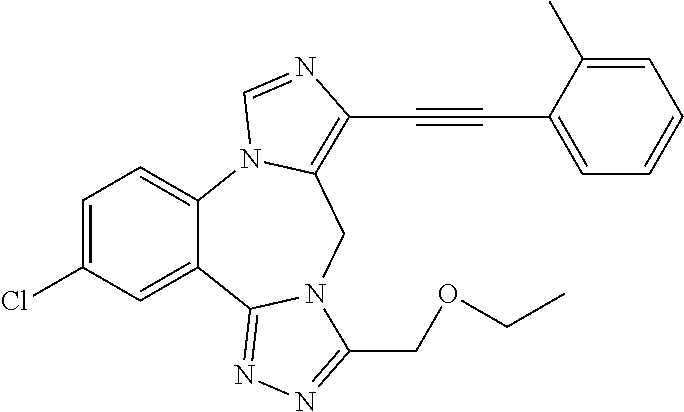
C1=C(Cl)C=C2C(=C1)N1C(=C(C#CC3=CC=CC=C3C)N=C1)CN1C2=NN=C1COCC
